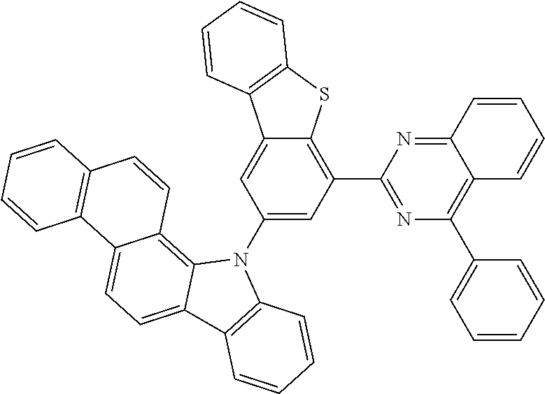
C12=NC(C3=C4C(=CC(N5C6=C7C(=CC=C6C6=C5C=CC=C6)C5=C(C=C7)C=CC=C5)=C3)C3=C(S4)C=CC=C3)=NC(C3=CC=CC=C3)=C1C=CC=C2
